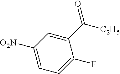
C1([O2N])=CC=C(F)C(C([C2H5])=O)=C1
